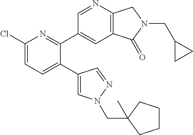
C1(Cl)=CC=C(C2=CN(CC3(C)CCCC3)N=C2)C(C2=CC3=C(N=C2)CN(CC2CC2)C3=O)=N1
